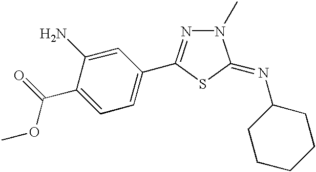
C1=C(C(OC)=O)C(N)=CC(C2=NN(C)C(=NC3CCCCC3)S2)=C1
